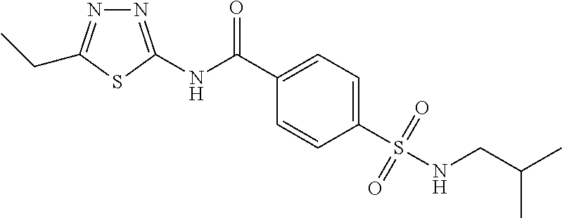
N1=C(NC(C2=CC=C(S(NCC(C)C)(=O)=O)C=C2)=O)SC(CC)=N1
